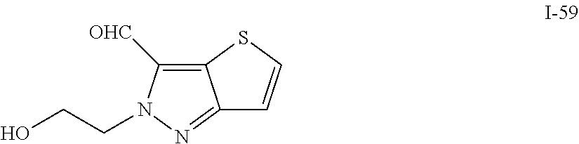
C12=C([OHC])N(CCO)N=C1C=CS2
